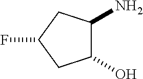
C1(N)CC(F)CC1O
